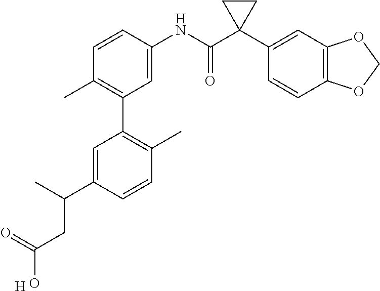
C1=C(NC(C2(C3=CC4=C(C=C3)OCO4)CC2)=O)C=CC(C)=C1C1=C(C)C=CC(C(C)CC(O)=O)=C1.[H]
